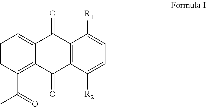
C1=CC(C(=O)C)=C2C(=C1)C(=O)C1=C(C2=O)C([R2])=CC=C1[R1]
